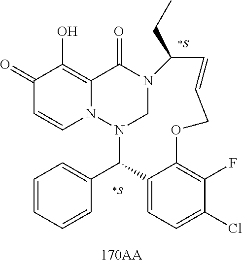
C1(=O)C=CN2C(=C1O)C(=O)N1CN2C(C2=CC=CC=C2)C2=CC=C(Cl)C(F)=C2OCC=CC1CC.[*S].[*S]
